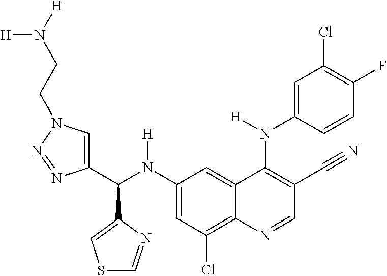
C1(N(C(C2=CN(CCN([H])[H])N=N2)C2=CSC=N2)[H])=CC(Cl)=C2C(=C1)C(N(C1=CC(Cl)=C(F)C=C1)[H])=C(C#N)C=N2
